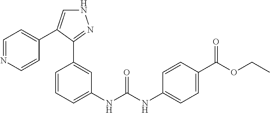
N1C=C(C2=CC=NC=C2)C(C2=CC(NC(NC3=CC=C(C(OCC)=O)C=C3)=O)=CC=C2)=N1
